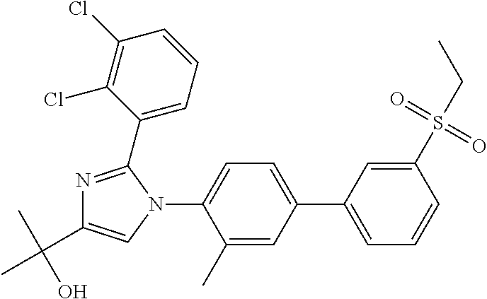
C1(C)=CC(C2=CC=CC(S(=O)(=O)CC)=C2)=CC=C1N1C(C2=CC=CC(Cl)=C2Cl)=NC(C(C)(C)O)=C1
